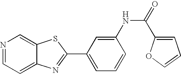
N1=CC=C2C(=C1)SC(C1=CC=CC(NC(=O)C3=CC=CO3)=C1)=N2
